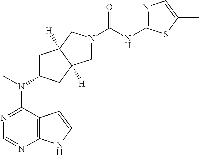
N1=C(N(C2CC3([H])C([H])(C2)CN(C(NC2=NC=C(C)S2)=O)C3)C)C2=C(N=C1)NC=C2
